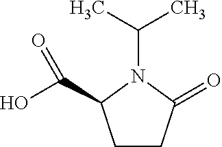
C1CC(=O)N(C(C)C)C1C(O)=O
